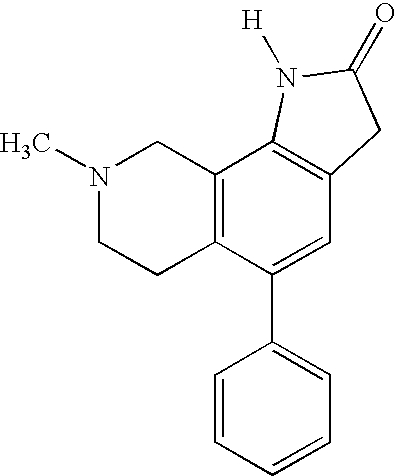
N1(C)CCC2=C(C1)C1=C(C=C2C2=CC=CC=C2)CC(=O)N1[H]
